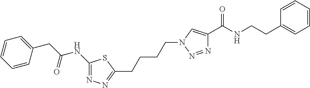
C1=CC(CC(NC2=NN=C(CCCCN3N=NC(C(NCCC4=CC=CC=C4)=O)=C3)S2)=O)=CC=C1
